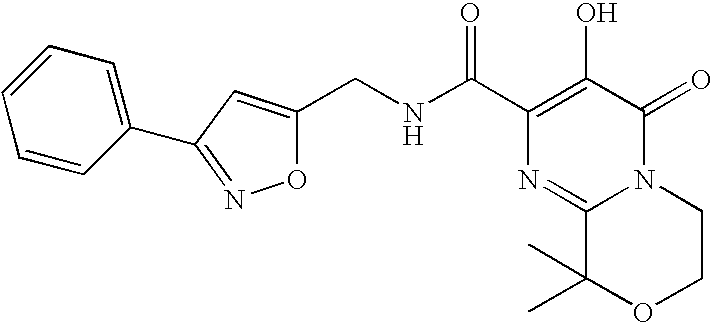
O1C(CNC(C2=C(O)C(=O)N3C(=N2)C(C)(C)OCC3)=O)=CC(C2=CC=CC=C2)=N1
